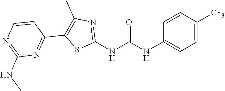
C1=C([CF3])C=CC(NC(NC2=NC(C)=C(C3=NC(NC)=NC=C3)S2)=O)=C1
